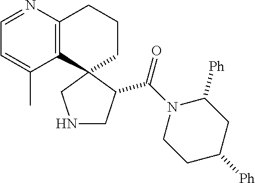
C12=C(C3(CCC1)CNCC3C(N1CCC([Ph])CC1[Ph])=O)C(C)=CC=N2
